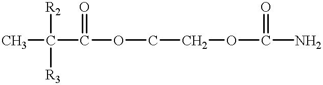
CC(C(OCCOC(N)=O)=O)([R2])[R3]
